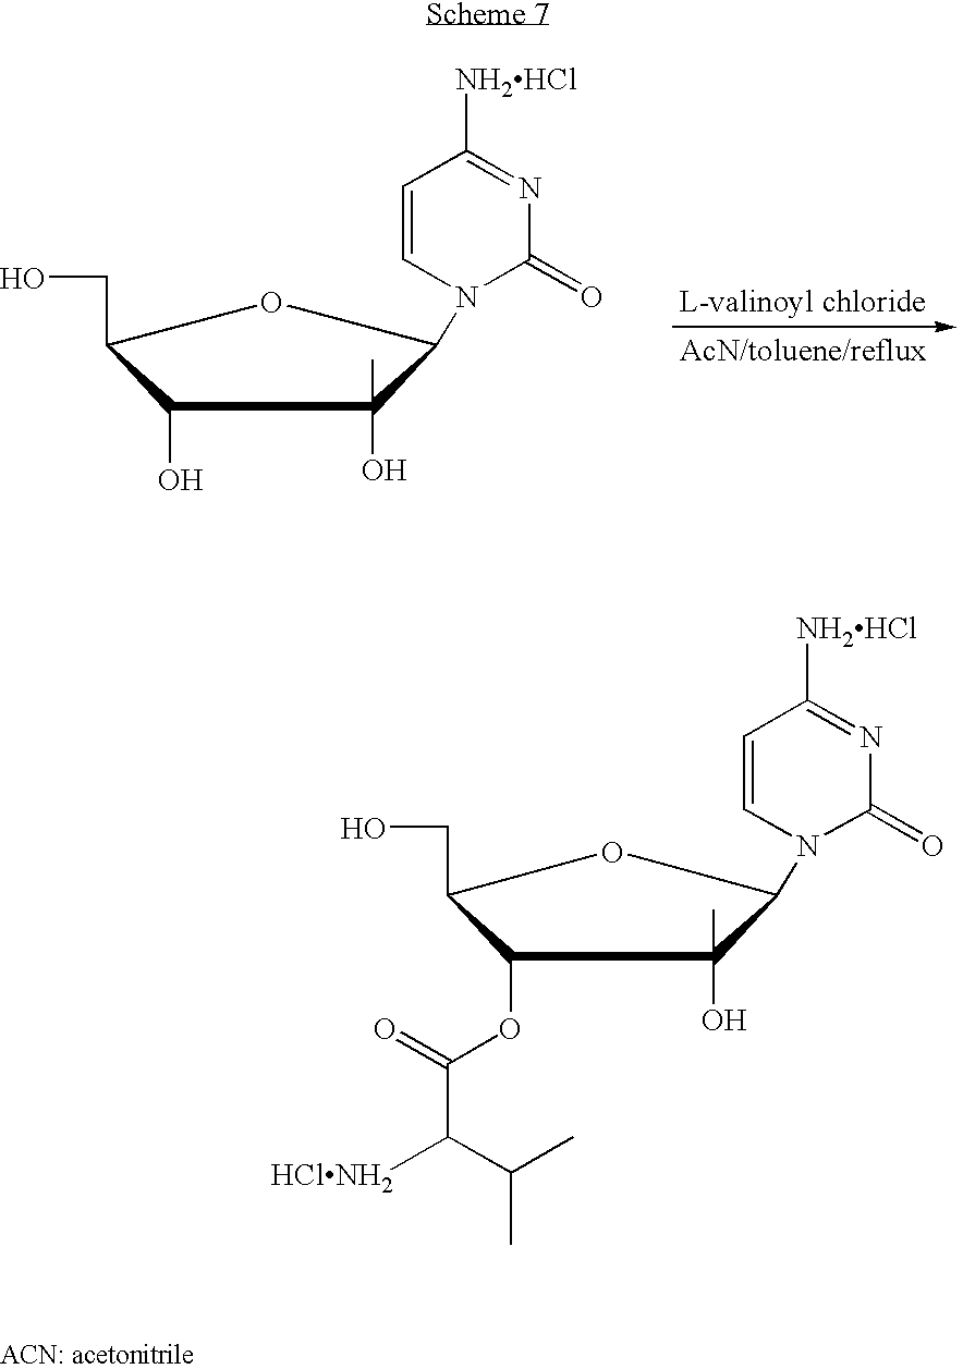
C1(O)C(CO)OC(N2C(=O)N=C([NH2HCl])C=C2)C1(O)C.C1(OC(C(C(C)C)[HClNH2])=O)C(CO)OC(N2C(=O)N=C([NH2HCl])C=C2)C1(O)C
